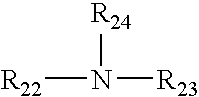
[R22]N([R24])[R23]
